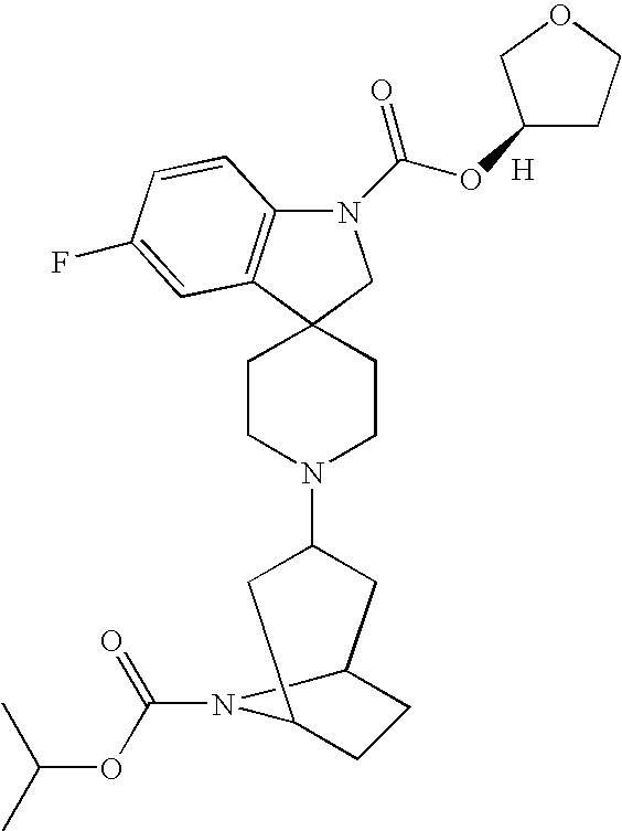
N1(C(OC2CCOC2)=O)C2=C(C3(C1)CCN(C1CC4CCC(C1)N4C(=O)OC(C)C)CC3)C=C(F)C=C2.[H]
